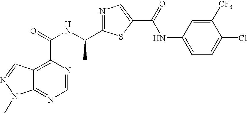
C12=NC=NC(C(NC(C3=NC=C(C(=O)NC4=CC=C(Cl)C([CF3])=C4)S3)C)=O)=C1C=NN2C
